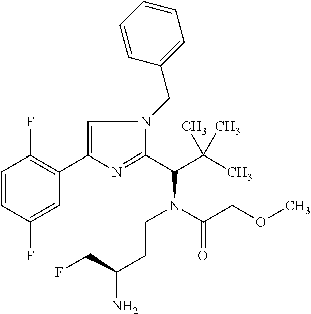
C1=CC(F)=CC(C2=CN(CC3=CC=CC=C3)C(C(N(C(=O)COC)CCC(N)CF)C(C)(C)C)=N2)=C1F
